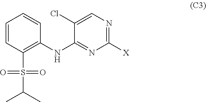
C1=CC(S(C(C)C)(=O)=O)=C(NC2=NC([X])=NC=C2Cl)C=C1
